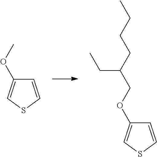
C1=CSC=C1OCC(CCCC)CC.C1=CSC=C1OC
